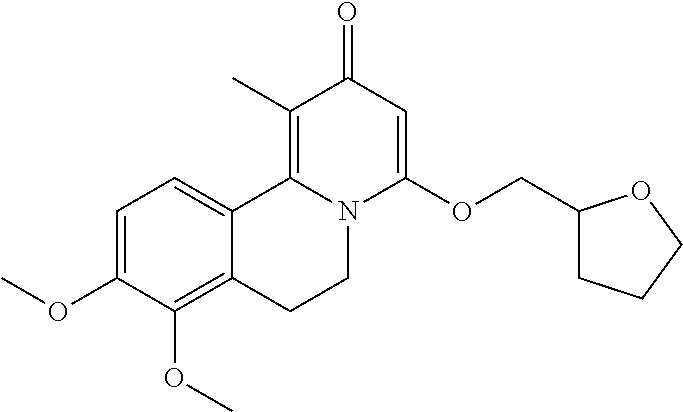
C1=C(OC)C(OC)=C2C(=C1)C1=C(C)C(=O)C=C(OCC3CCCO3)N1CC2
